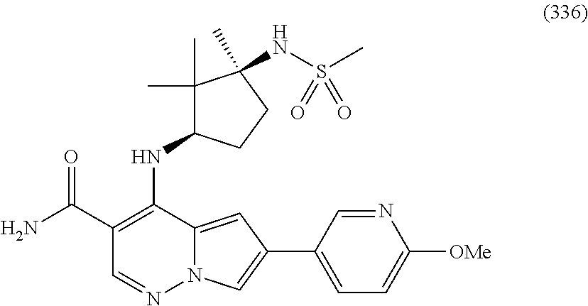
C1(C(N)=O)=C(NC2C(C)(C)C(C)(NS(C)(=O)=O)CC2)C2=CC(C3=CC=C([OMe])N=C3)=CN2N=C1
